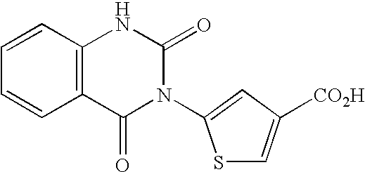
C1=CC2=C(C=C1)C(=O)N(C1=CC([CO2H])=CS1)C(=O)N2
